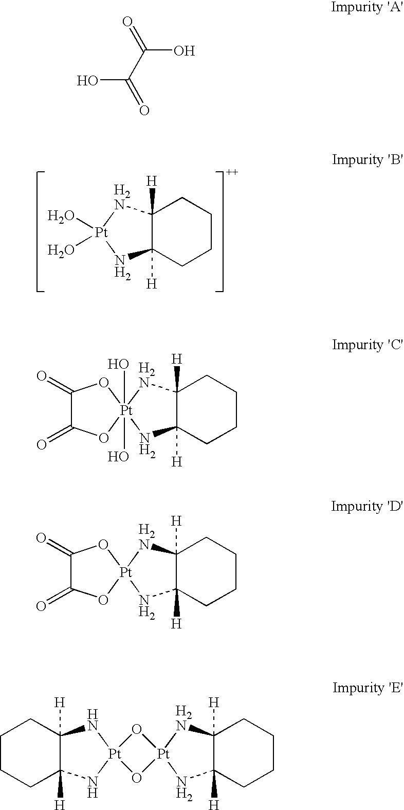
C12([H])C([H])(CCCC1)N[Pt](O)(O)N2.OC(C(=O)O)=O.C12([H])C([H])(CCCC1)N[Pt]1(O)(O)(N2)OC(=O)C(=O)O1.C12([H])C([H])(CCCC1)N[Pt]1(N2)OC(=O)C(=O)O1.C1CCC2([H])C([H])(C1)N[Pt]1(N2)O[Pt]2(O1)NC1([H])C([H])(N2)CCCC1
